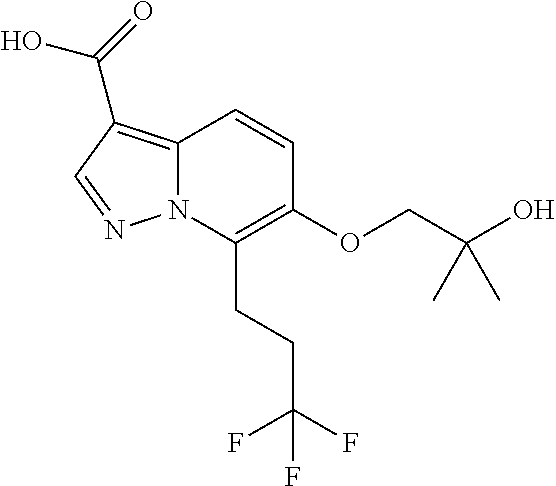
C12=C(C(=O)O)C=NN1C(CCC(F)(F)F)=C(OCC(O)(C)C)C=C2
